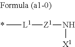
[L1]([Z1]N[X1])C.*
